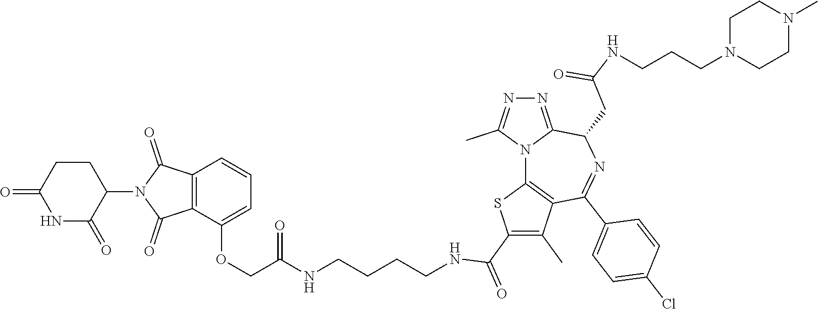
N(C(COC1=CC=CC2=C1C(=O)N(C1C(=O)NC(=O)CC1)C2=O)=O)CCCCNC(C1=C(C)C2=C(N3C(=NN=C3C)C(CC(=O)NCCCN3CCN(C)CC3)N=C2C2=CC=C(Cl)C=C2)S1)=O
